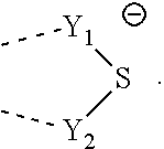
C[Y1]S[Y2]C
